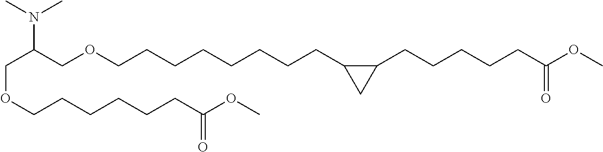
C(OCCCCCCC(OC)=O)C(COCCCCCCCCC1C(CCCCCC(OC)=O)C1)N(C)C
